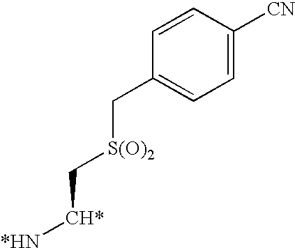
C1=CC([CN])=CC=C1C[S(O)2]C[CH*][*HN]
